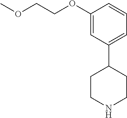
C1(OCCOC)=CC(C2CCNCC2)=CC=C1
